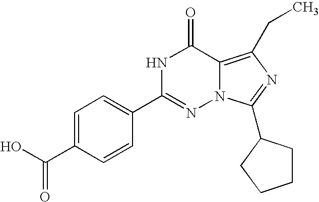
C1=C(C(O)=O)C=CC(C2=NN3C(=C(CC)N=C3C3CCCC3)C(=O)N2)=C1
